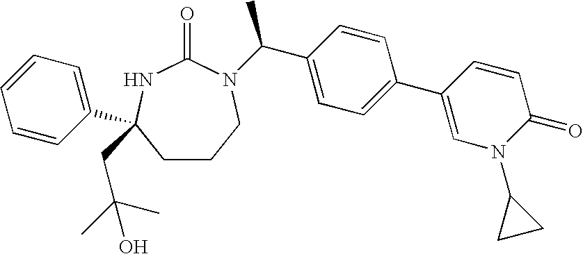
C1CCN(C(C2=CC=C(C3=CN(C4CC4)C(=O)C=C3)C=C2)C)C(=O)NC1(C1=CC=CC=C1)CC(C)(C)O
